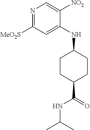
N1=C([MeO2S])C=C(NC2CCC(C(=O)NC(C)C)CC2)C([NO2])=C1
